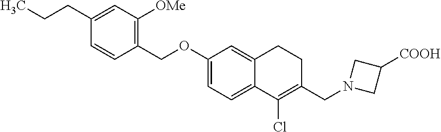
C1=C(CCC)C=CC(COC2=CC=C3C(=C2)CCC(CN2CC([COOH])C2)=C3Cl)=C1[OMe]
